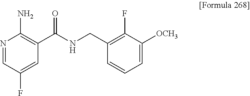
N1=CC(F)=CC(C(NCC2=C(F)C([OCH3])=CC=C2)=O)=C1N
